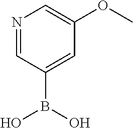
N1=CC(B(O)O)=CC(OC)=C1
